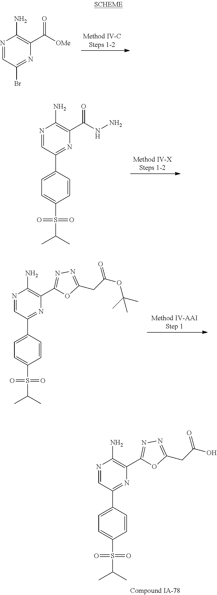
N1=CC(Br)=NC(C(=O)[OMe])=C1N.N1=CC(C2=CC=C(S(C(C)C)(=O)=O)C=C2)=NC(C(NN)=O)=C1N.N1=CC(C2=CC=C(S(C(C)C)(=O)=O)C=C2)=NC(C2=NN=C(CC(O)=O)O2)=C1N.N1=CC(C2=CC=C(S(C(C)C)(=O)=O)C=C2)=NC(C2=NN=C(CC(OC(C)(C)C)=O)O2)=C1N
